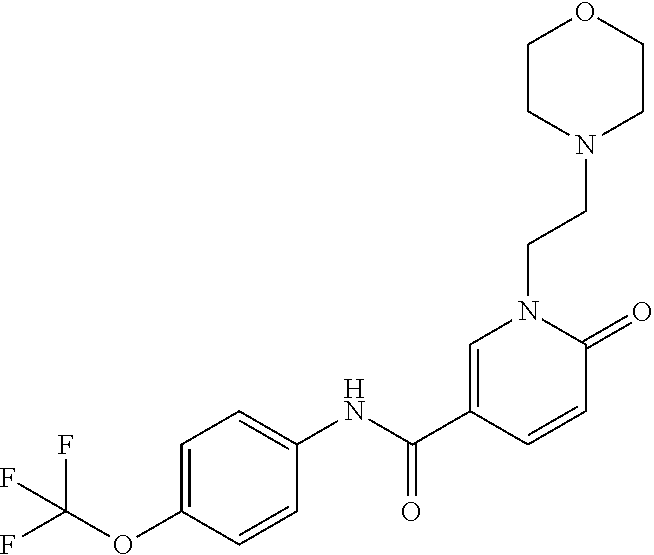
C1=C(C(NC2=CC=C(OC(F)(F)F)C=C2)=O)C=CC(=O)N1CCN1CCOCC1
